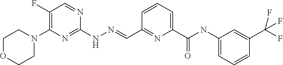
C1OCCN(C2=C(F)C=NC(NN=CC3=NC(C(NC4=CC=CC(C(F)(F)F)=C4)=O)=CC=C3)=N2)C1
